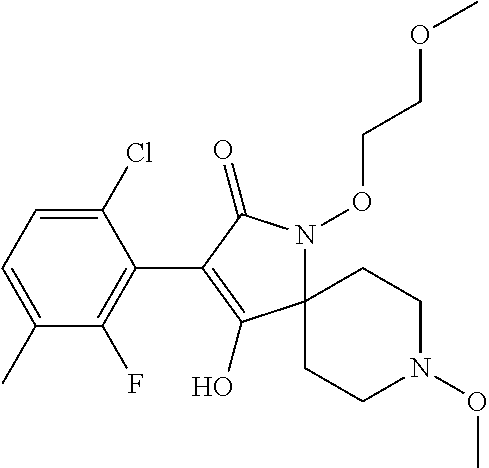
C1(Cl)=CC=C(C)C(F)=C1C1=C(O)C2(N(OCCOC)C1=O)CCN(OC)CC2
